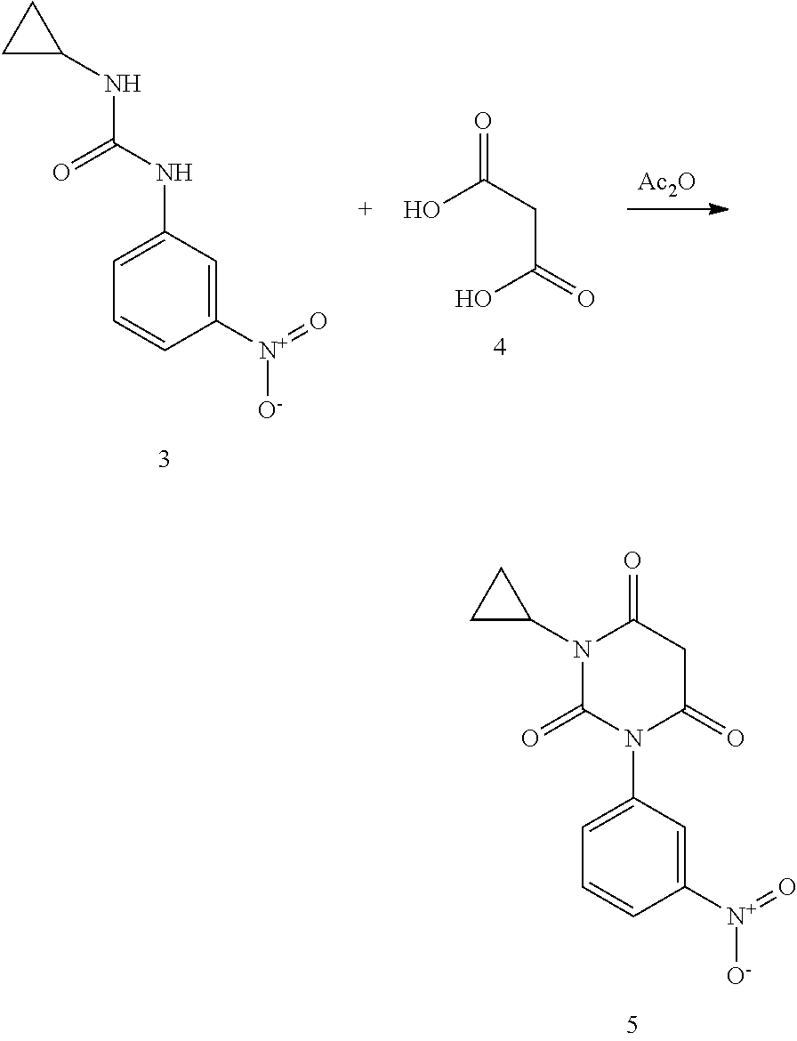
[Ac2O].OC(CC(=O)O)=O.C1(NC(NC2=CC=CC([N+](=O)[O-])=C2)=O)CC1.C1(N2C(=O)N(C3=CC=CC([N+](=O)[O-])=C3)C(=O)CC2=O)CC1
